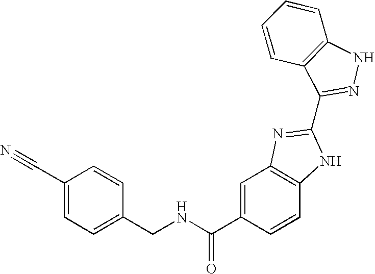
C(NC(C1=CC2=C(C=C1)NC(C1=NNC3=C1C=CC=C3)=N2)=O)C1=CC=C(C#N)C=C1
